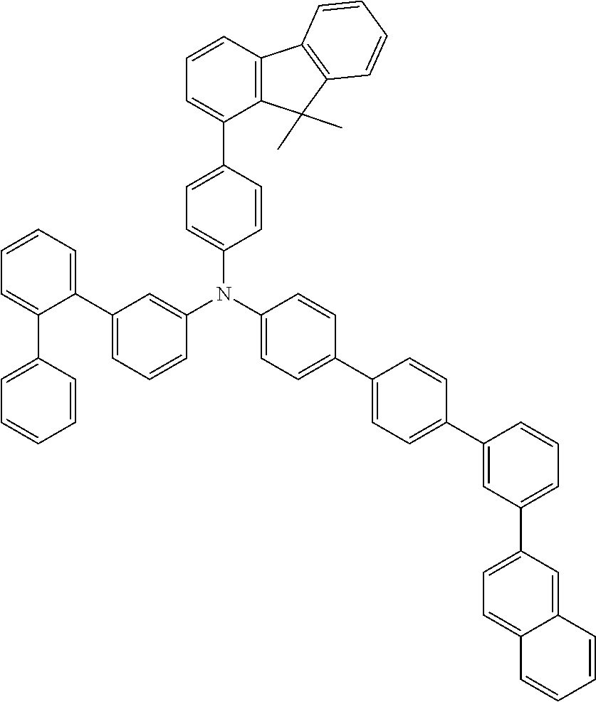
C1(C2=CC=CC3=C2C(C)(C)C2=C3C=CC=C2)=CC=C(N(C2=CC(C3=CC=CC=C3C3=CC=CC=C3)=CC=C2)C2=CC=C(C3=CC=C(C4=CC(C5=CC=C6C(=C5)C=CC=C6)=CC=C4)C=C3)C=C2)C=C1
